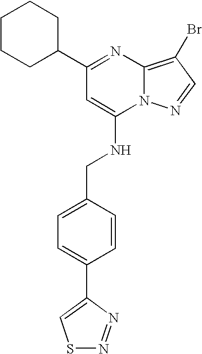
C1(C2=NC3=C(Br)C=NN3C(NCC3=CC=C(C4=CSN=N4)C=C3)=C2)CCCCC1
